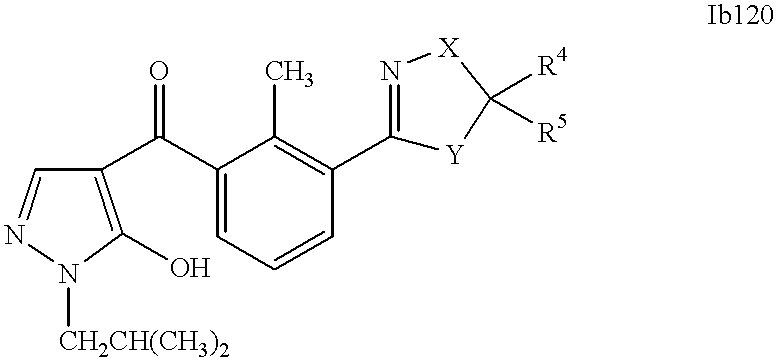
C1=NN([CH2CH(CH3)2])C(O)=C1C(C1=CC=CC(C2=N[X]C([R4])([R5])[Y]2)=C1C)=O
